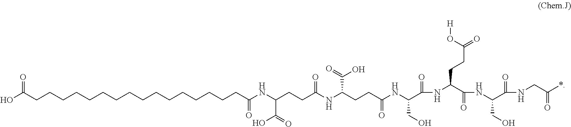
OC(CCCCCCCCCCCCCCCCC(NC(CCC(NC(CCC(=O)NC(C(=O)NC(C(NC(C(=O)NCC(*)=O)CO)=O)CCC(O[H])=O)CO)C(O)=O)=O)C(O)=O)=O)=O
